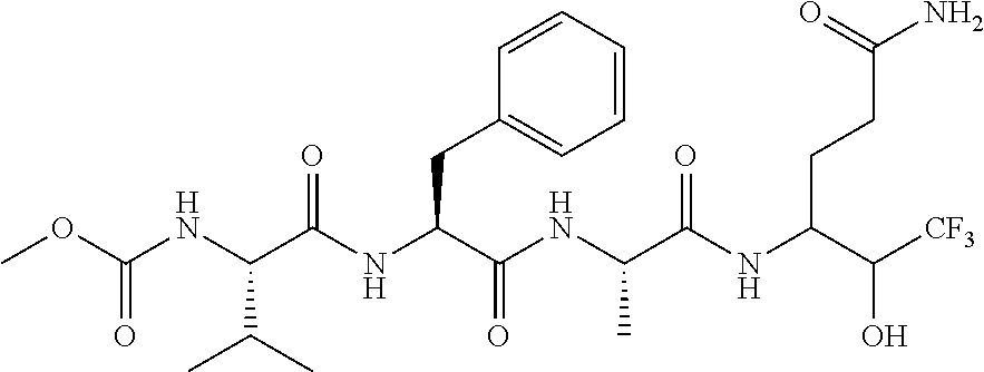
C(NC(C(NC(C(NC(C(NC(C([CF3])O)CCC(N)=O)=O)C)=O)CC1=CC=CC=C1)=O)C(C)C)(=O)OC
